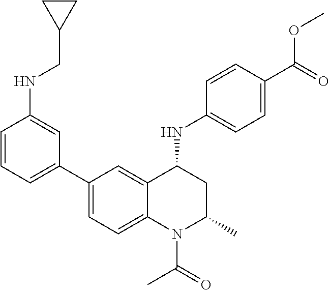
C1(NC2CC(C)N(C(C)=O)C3=CC=C(C4=CC=CC(NCC5CC5)=C4)C=C23)=CC=C(C(=O)OC)C=C1
